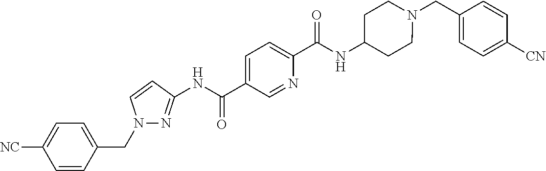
C1([CN])=CC=C(CN2CCC(NC(C3=CC=C(C(NC4=NN(CC5=CC=C([CN])C=C5)C=C4)=O)C=N3)=O)CC2)C=C1
